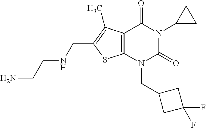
C12=C(N(CC3CC(F)(F)C3)C(=O)N(C3CC3)C1=O)SC(CNCCN)=C2C
